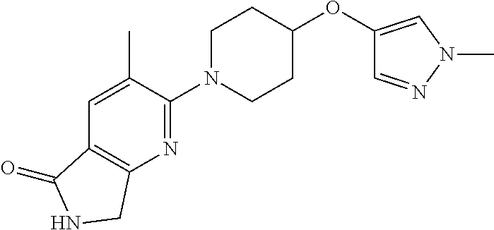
C1(N2CCC(OC3=CN(C)N=C3)CC2)=NC2=C(C=C1C)C(=O)NC2
